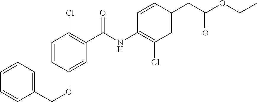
C1=CC(OCC2=CC=CC=C2)=CC(C(NC2=C(Cl)C=C(CC(OCC)=O)C=C2)=O)=C1Cl
